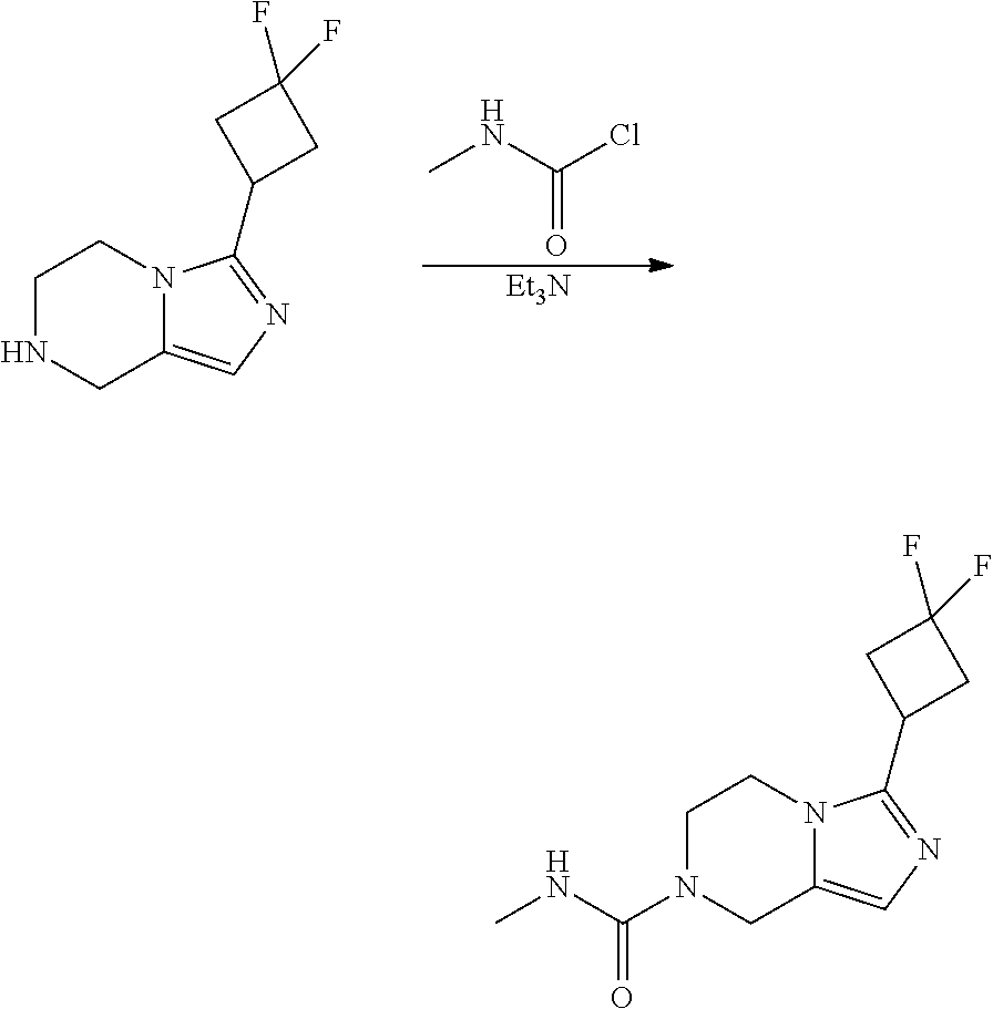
C1NCC2=CN=C(C3CC(F)(F)C3)N2C1.[Et3N].CNC(Cl)=O.C1CN2C(=CN=C2C2CC(F)(F)C2)CN1C(NC)=O
